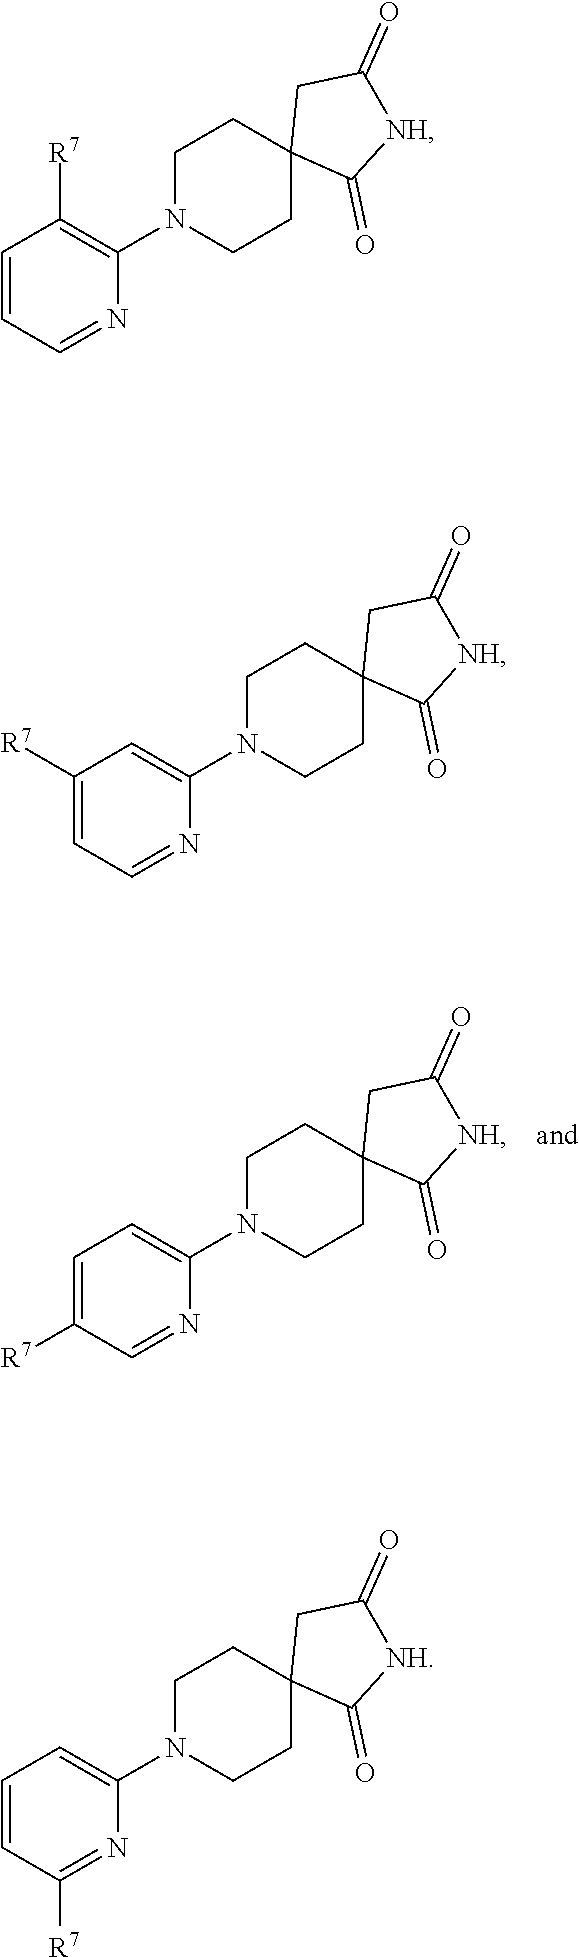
C1N(C2=C([R7])C=CC=N2)CCC2(C1)C(=O)[NH]C(=O)C2.C1N(C2=CC([R7])=CC=N2)CCC2(C1)C(=O)[NH]C(=O)C2.C1N(C2=CC=CC([R7])=N2)CCC2(C1)C(=O)[NH]C(=O)C2.C1N(C2=CC=C([R7])C=N2)CCC2(C1)C(=O)[NH]C(=O)C2
